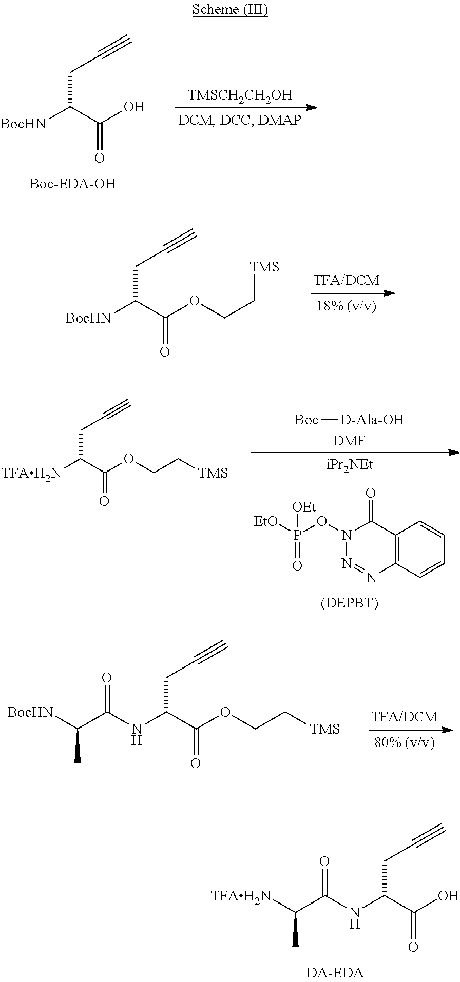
[BocHN]C(C(O)=O)CC#C.[TMSCH2CH2OH].[TFAH2N]C(C(OCC[TMS])=O)CC#C.[Boc][D-Ala-OH].[DMF].C12=C(C=CC=C1)N=NN(OP([EtO])([OEt])=O)C2=O.[iPr2NEt].[BocHN]C(C(OCC[TMS])=O)CC#C.N(C(C(O)=O)CC#C)C(C([TFAH2N])C)=O.N(C(C(OCC[TMS])=O)CC#C)C(C([BocHN])C)=O
